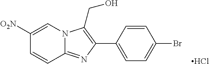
C1=CC2=NC(C3=CC=C(Br)C=C3)=C(CO)N2C=C1[O2N].Cl
